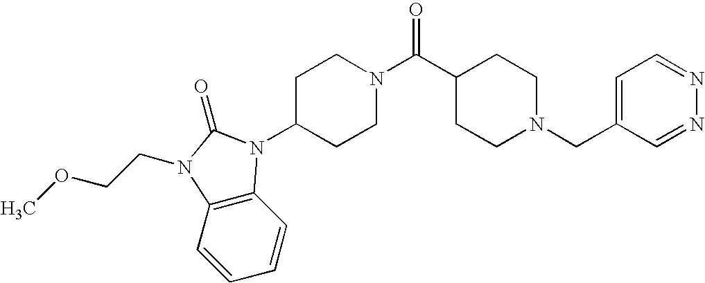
C1=CC2=C(C=C1)N(CCOC)C(=O)N2C1CCN(C(C2CCN(CC3=CC=NN=C3)CC2)=O)CC1
